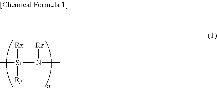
C[Si](N(C)[Rz])([Rx])[Ry]
